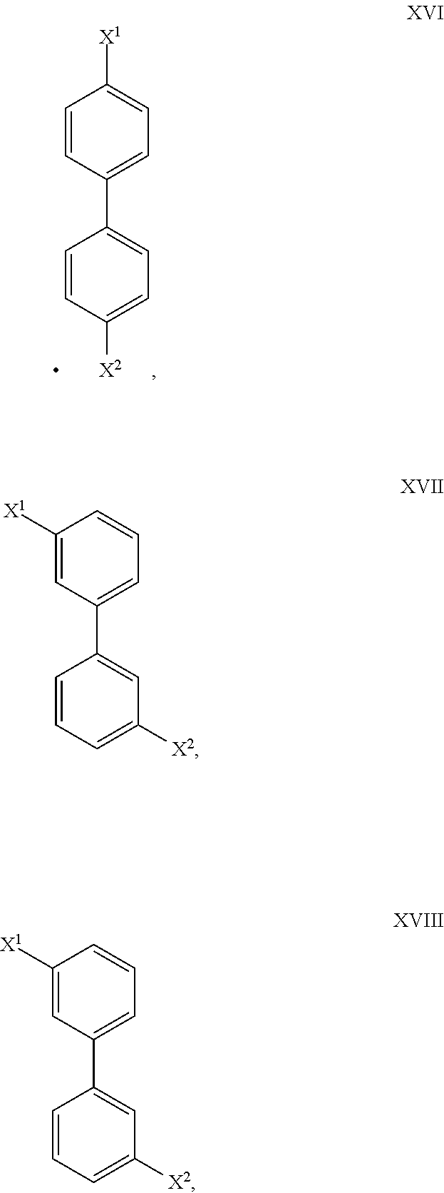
C1=CC(C2=CC=C([X2])C=C2)=CC=C1[X1].C1([X1])=CC(C2=CC([X2])=CC=C2)=CC=C1.C1([X1])=CC(C2=CC([X2])=CC=C2)=CC=C1
